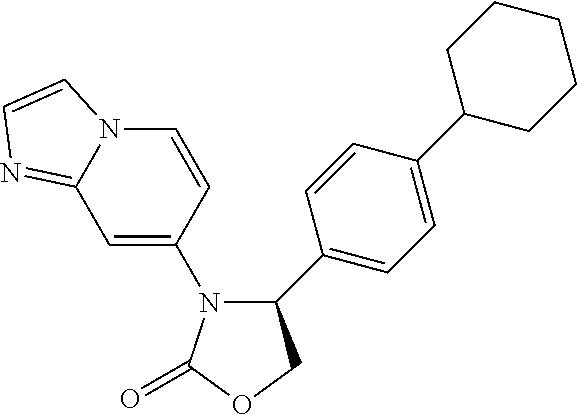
C1(=O)OCC(C2=CC=C(C3CCCCC3)C=C2)N1C1=CC2=NC=CN2C=C1
